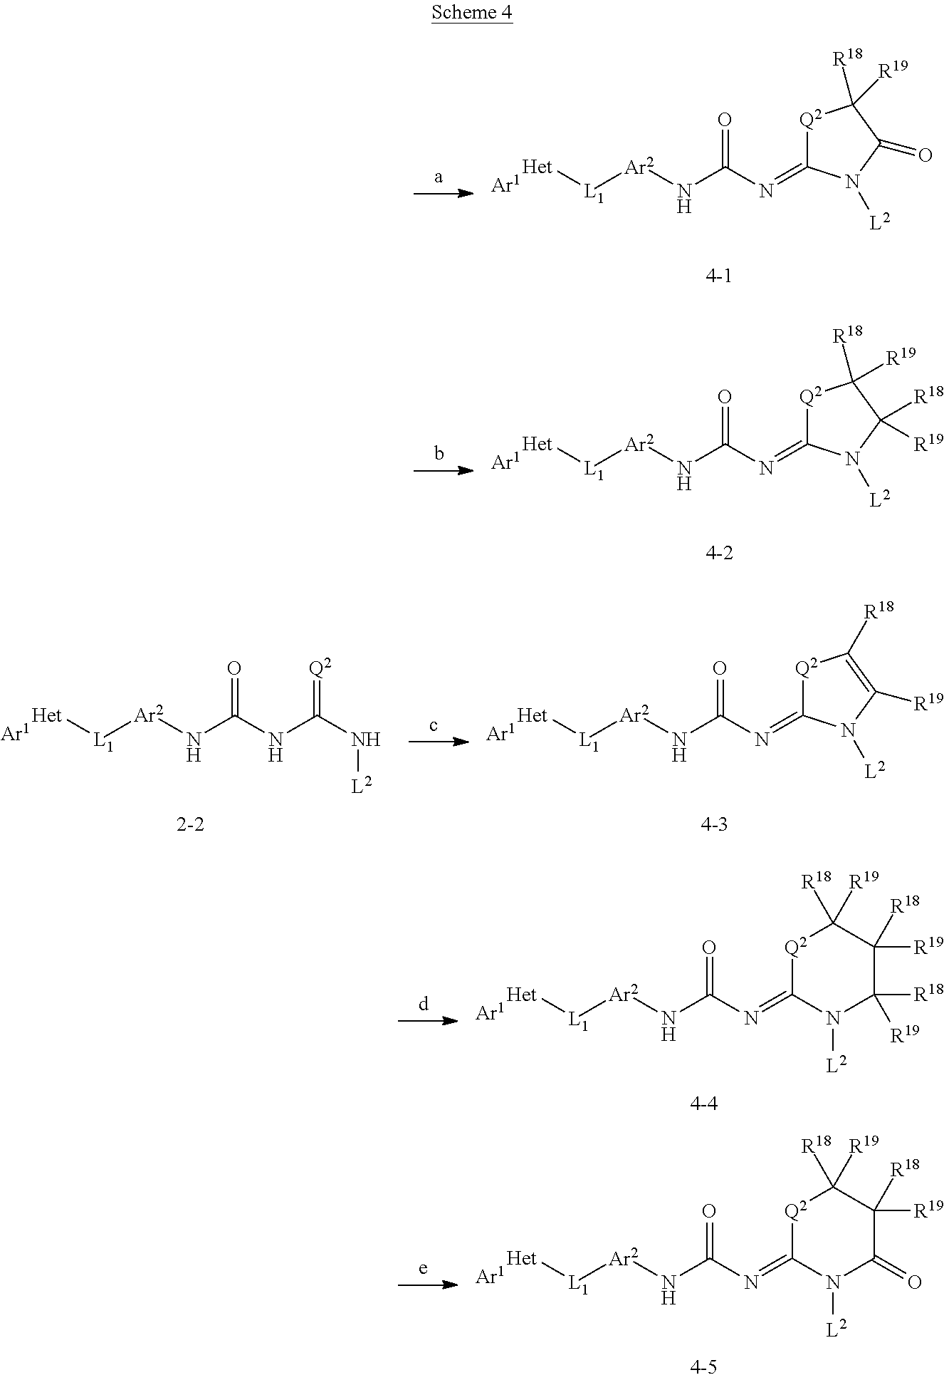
[Het][L1][Ar2]NC(N=C1[Q2]C([R18])([R19])C([R19])([R18])N1[L2])=O.[Het][L1][Ar2]NC(N=C1[Q2]C([R18])([R19])C(=O)N1[L2])=O.[Het][L1][Ar2]NC(NC(N[L2])=[Q2])=O.[Het][L1][Ar2]NC(N=C1[Q2]C([R18])=C([R19])N1[L2])=O.[Het][L1][Ar2]NC(N=C1[Q2]C([R18])([R19])C([R19])([R18])C([R18])([R19])N1[L2])=O.[Het][L1][Ar2]NC(N=C1[Q2]C([R18])([R19])C([R18])([R19])C(=O)N1[L2])=O
